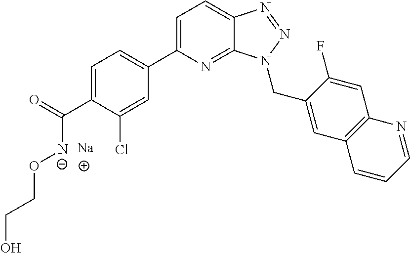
C1=C(C(=O)[N-]OCCO)C(Cl)=CC(C2=CC=C3C(=N2)N(CC2=CC4=C(C=C2F)N=CC=C4)N=N3)=C1.[Na]
